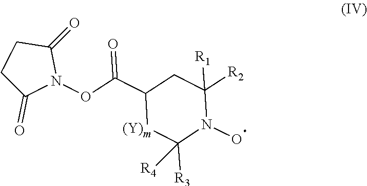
C1C(=O)N(OC(C2CC([R2])([R1])N(O)C([R3])([R4])[(Y)m]2)=O)C(=O)C1
